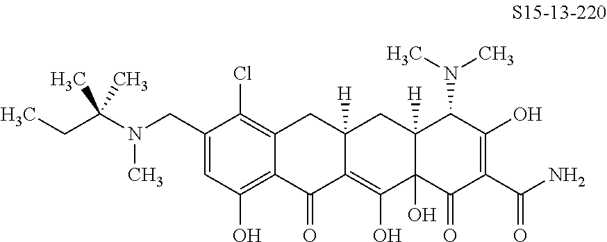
C12=C(Cl)C(CN(C)C(CC)(C)C)=CC(O)=C1C(=O)C1=C(O)C3(O)C([H])(CC1([H])C2)C(N(C)C)C(O)=C(C(N)=O)C3=O
